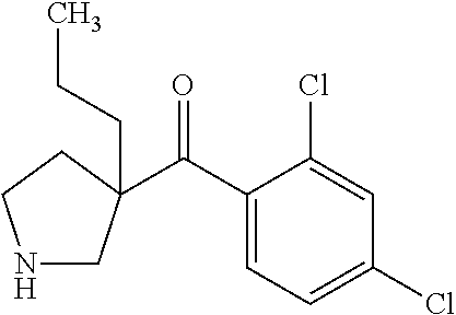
N1CC(C(C2=CC=C(Cl)C=C2Cl)=O)(CCC)CC1
